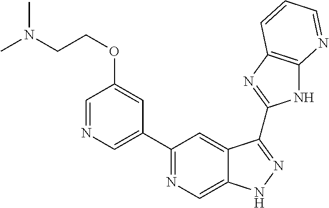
C1(C2=NC=C3C(=C2)C(C2=NC4=C(N2)N=CC=C4)=NN3)=CN=CC(OCCN(C)C)=C1
